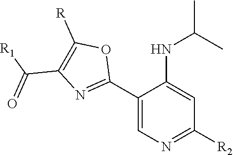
C1(C2=NC(C([R1])=O)=C([R])O2)=CN=C([R2])C=C1NC(C)C
